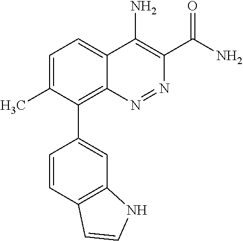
C1=C(C)C(C2=CC3=C(C=C2)C=CN3)=C2C(=C1)C(N)=C(C(N)=O)N=N2
